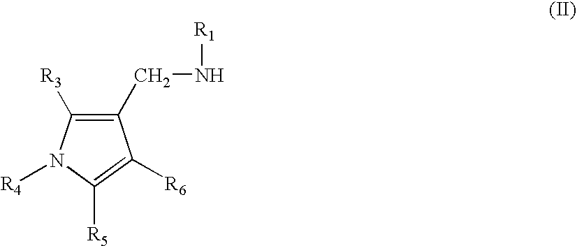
C1(CN[R1])=C([R3])N([R4])C([R5])=C1[R6]
